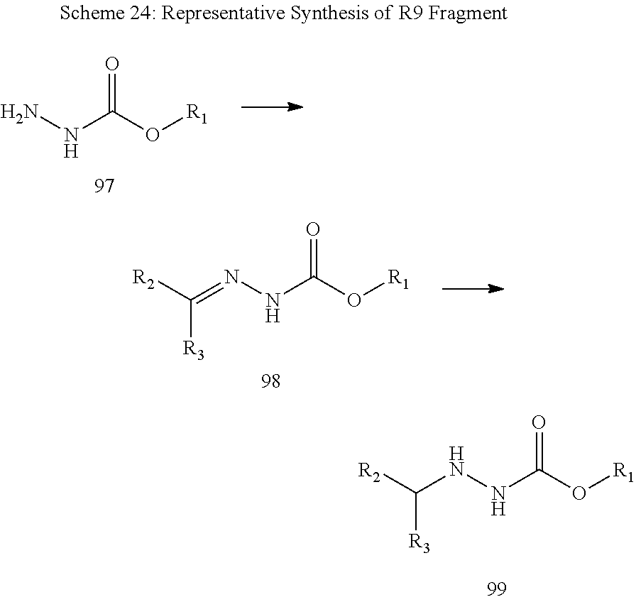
O=C(O[R1])NN.O=C(O[R1])NN=C([R2])[R3].O=C(O[R1])NNC([R2])[R3]
